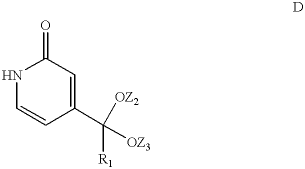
C1=C(C([R1])([OZ3])[OZ2])C=CNC1=O
